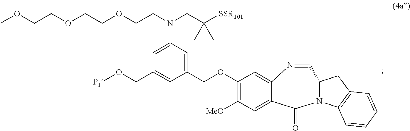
O(CC1=CC(COC2=C([MeO])C=C3C(=C2)N=CC2N(C4=C(C2)C=CC=C4)C3=O)=CC(N(CC([SSR101])(C)C)CCOCCOCCOC)=C1)[P1]
